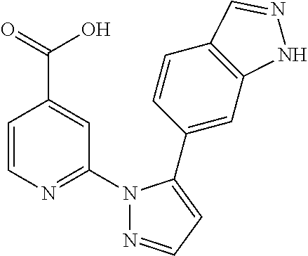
C1=CN=C(N2N=CC=C2C2=CC3=C(C=C2)C=NN3)C=C1C(=O)O
